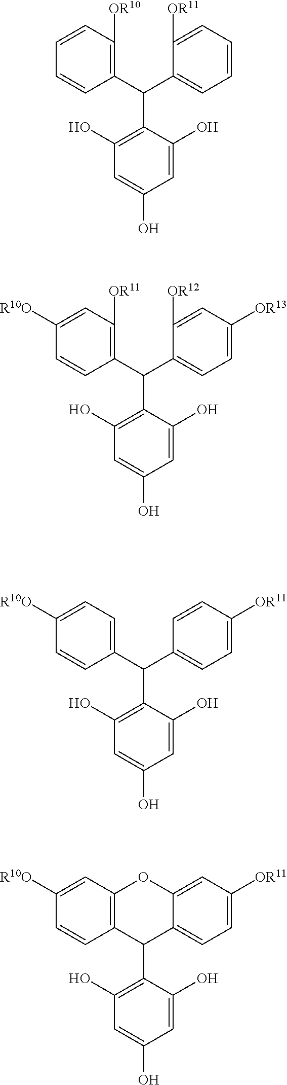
C1(C(C2=C([OR10])C=CC=C2)C2=C(O)C=C(O)C=C2O)=CC=CC=C1[OR11].C1(C(C2=C([OR11])C=C([R10O])C=C2)C2=C(O)C=C(O)C=C2O)=CC=C([OR13])C=C1[OR12].C1(C(C2=CC=C([R10O])C=C2)C2=C(O)C=C(O)C=C2O)=CC=C([OR11])C=C1.C12=CC=C([OR11])C=C1OC1=C(C=CC([R10O])=C1)C2C1=C(O)C=C(O)C=C1O
